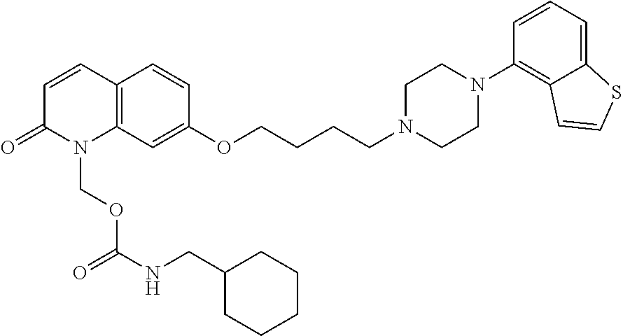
C12=C(C=CC(=O)N1COC(NCC1CCCCC1)=O)C=CC(OCCCCN1CCN(C3=C4C(=CC=C3)SC=C4)CC1)=C2
